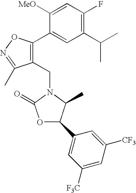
C(N1C(=O)OC(C2=CC([F3C])=CC([CF3])=C2)C1C)C1=C(C2=CC(C(C)C)=C(F)C=C2[MeO])ON=C1C
